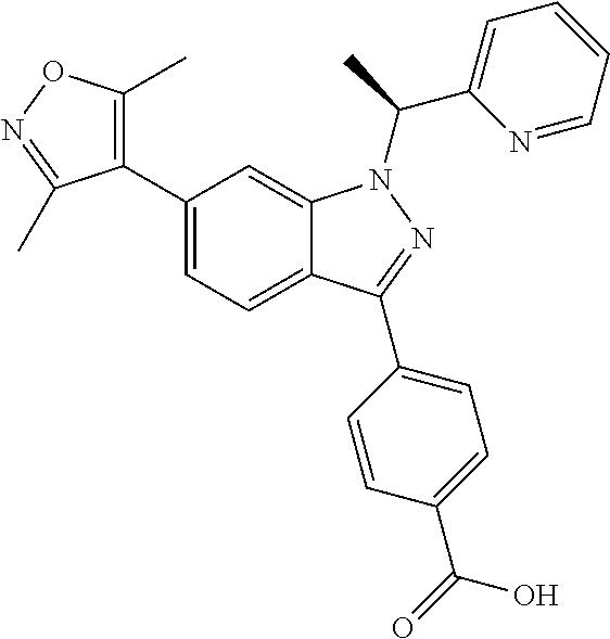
C12=CC=C(C3=C(C)ON=C3C)C=C1N(C(C1=CC=CC=N1)C)N=C2C1=CC=C(C(=O)O)C=C1
